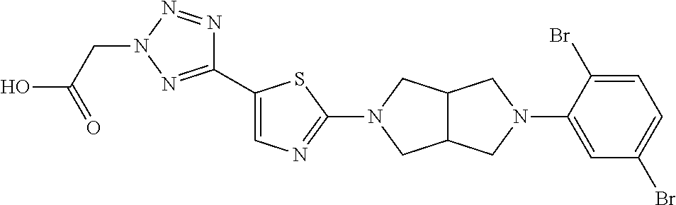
C1(C2=CN=C(N3CC4C(C3)CN(C3=CC(Br)=CC=C3Br)C4)S2)=NN(CC(O)=O)N=N1
